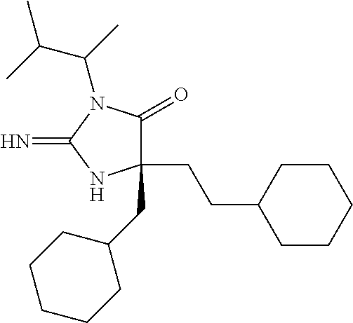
C1(CC2CCCCC2)(CCC2CCCCC2)C(=O)N(C(C(C)C)C)C(=N)N1
